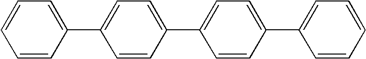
C1(C2=CC=C(C3=CC=C(C4=CC=CC=C4)C=C3)C=C2)=CC=CC=C1
